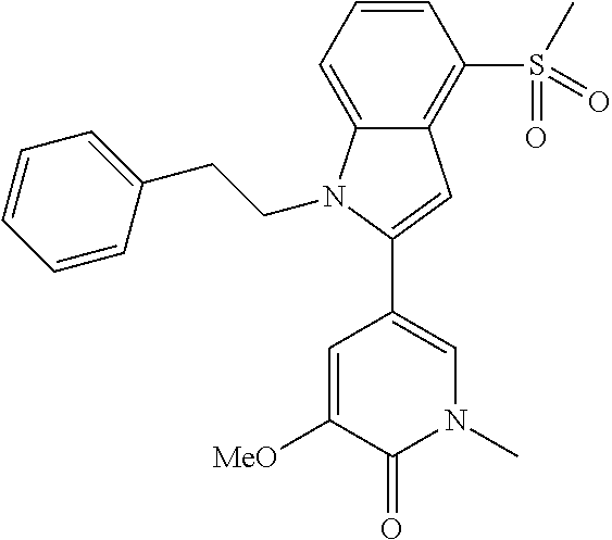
C1(C2=CN(C)C(=O)C([MeO])=C2)=CC2=C(S(C)(=O)=O)C=CC=C2N1CCC1=CC=CC=C1
